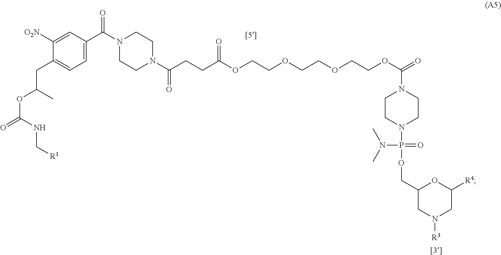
C1=C(C(N2CCN(C(=O)CCC(OCCOCCOCCOC(=O)N3CCN(P(N(C)C)(=O)OCC4CN([R3])CC([R4])O4)CC3)=O)CC2)=O)C=C([O2N])C(CC(C)OC(=O)NC[R1])=C1
